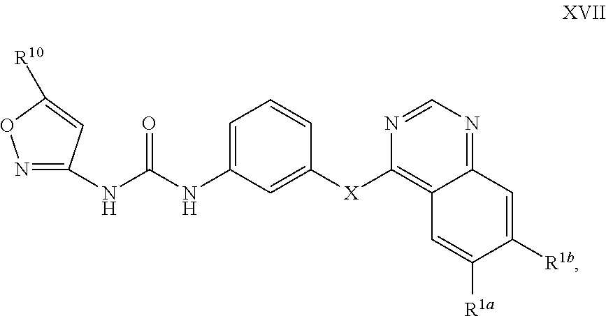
C1=C(NC(NC2=NOC([R10])=C2)=O)C=C([X]C2=C3C(=NC=N2)C=C([R1b])C([R1a])=C3)C=C1
